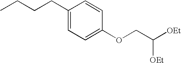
C(C1=CC=C(OCC([OEt])[OEt])C=C1)CCC
